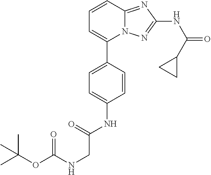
C1=CC2=NC(NC(C3CC3)=O)=NN2C(C2=CC=C(NC(CNC(OC(C)(C)C)=O)=O)C=C2)=C1
